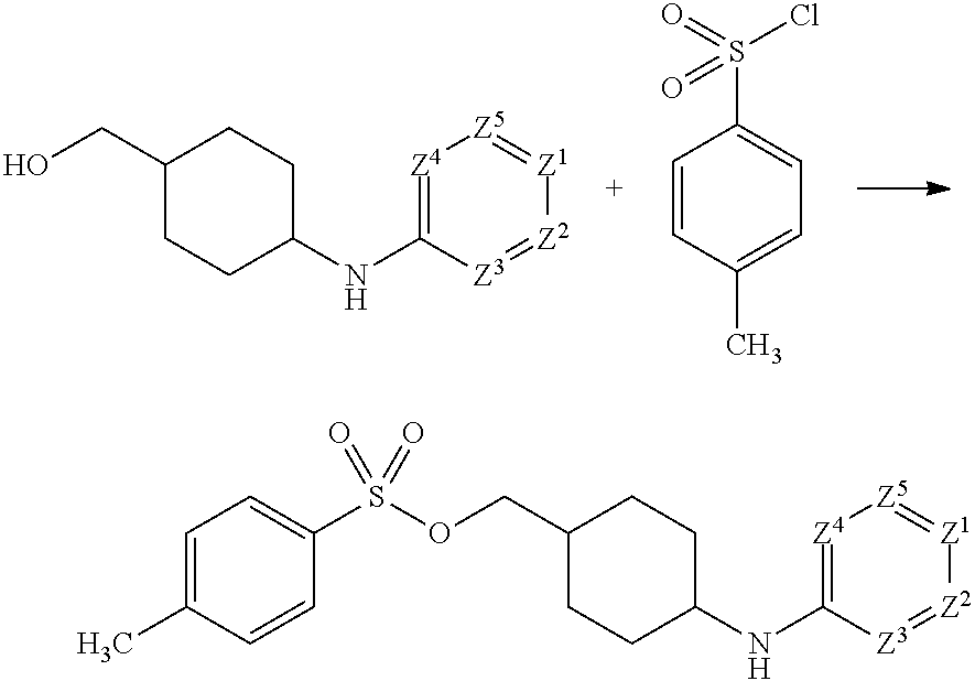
C1=CC(C)=CC=C1S(=O)(Cl)=O.[Z4]1=C(NC2CCC(CO)CC2)[Z3]=[Z2][Z1]=[Z5]1.[Z4]1=C(NC2CCC(COS(C3=CC=C(C)C=C3)(=O)=O)CC2)[Z3]=[Z2][Z1]=[Z5]1
